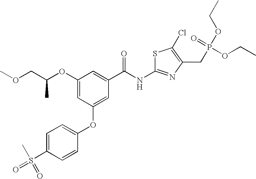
C(C(OC1=CC(OC2=CC=C(S(=O)(C)=O)C=C2)=CC(C(NC2=NC(CP(OCC)(=O)OCC)=C(Cl)S2)=O)=C1)C)OC
